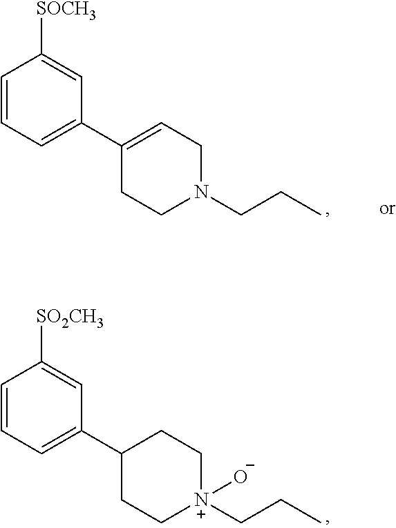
C1=CC=C(C2CC[N+](CCC)([O-])CC2)C=C1[SO2CH3].C1=CC=C(C2=CCN(CCC)CC2)C=C1[SOCH3]
